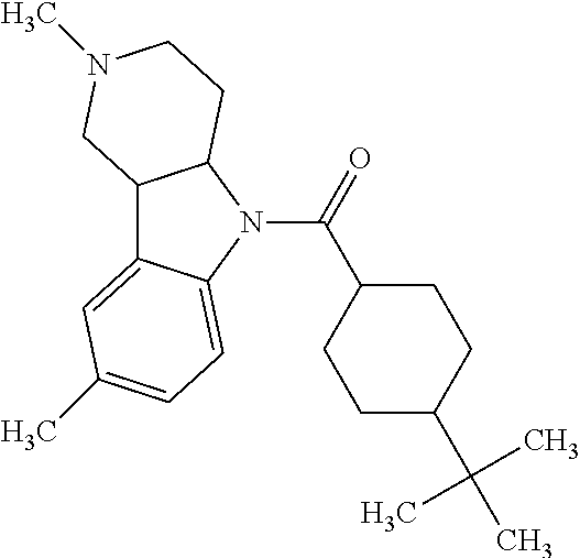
C12C3=CC(C)=CC=C3N(C(=O)C3CCC(C(C)(C)C)CC3)C1CCN(C)C2
